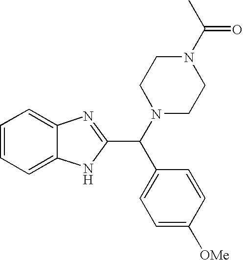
C1=C([OMe])C=CC(C(N2CCN(C(C)=O)CC2)C2=NC3=CC=CC=C3N2)=C1
